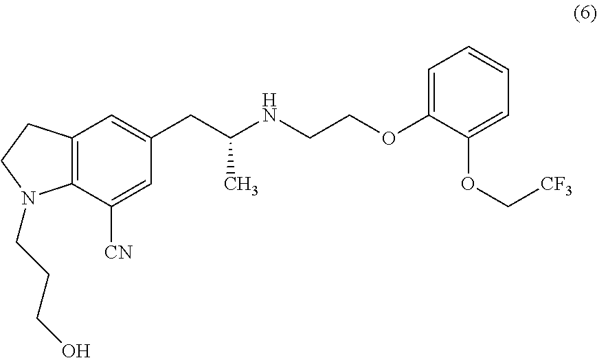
C12=C(C([CN])=CC(CC(NCCOC3=CC=CC=C3OC[CF3])C)=C1)N(CCCO)CC2
